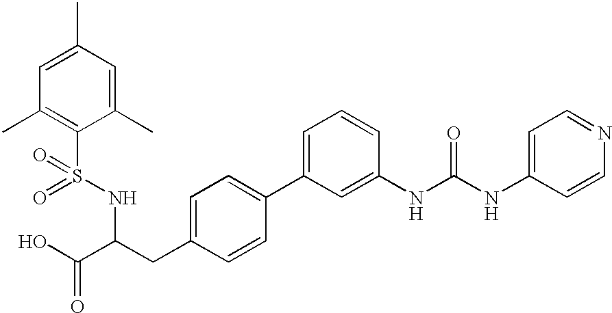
C1=C(C)C=C(C)C(S(NC(C(O)=O)CC2=CC=C(C3=CC=CC(NC(NC4=CC=NC=C4)=O)=C3)C=C2)(=O)=O)=C1C
